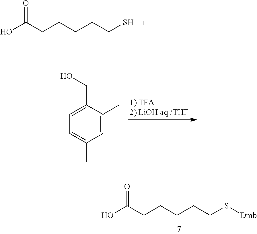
C(CCCCCS)(O)=O.C1=C(C)C(CO)=CC=C1C.C(CCCCCS[Dmb])(O)=O
